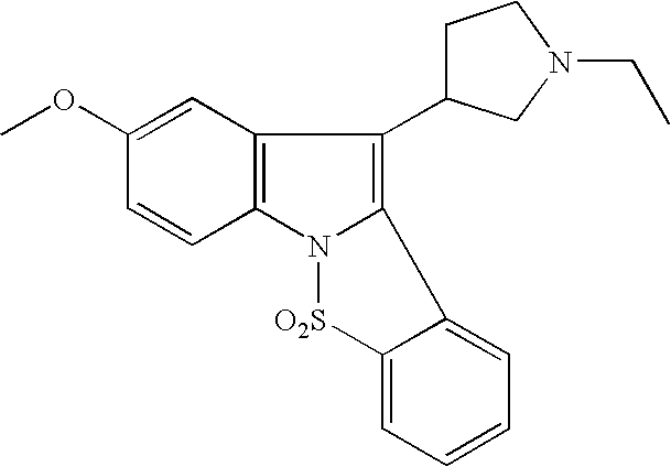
C1=C(OC)C=CC2=C1C(C1CCN(CC)C1)=C1N2[O2S]C2=CC=CC=C12
